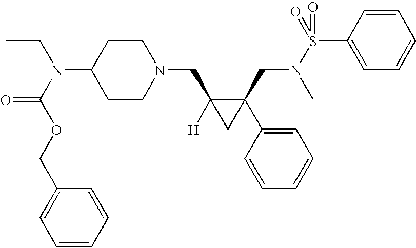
N(C1CCN(CC2([H])CC2(C2=CC=CC=C2)CN(S(C2=CC=CC=C2)(=O)=O)C)CC1)(CC)C(OCC1=CC=CC=C1)=O
